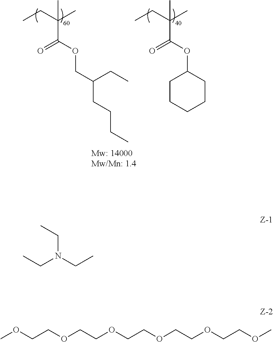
C(C(CC)(C)C)(=O)OCC(CC)CCCC.C(C(CC)(C)C)(=O)OC1CCCCC1.CCN(CC)CC.COCCOCCOCCOCCOCCOC
